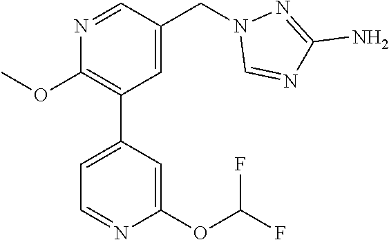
N1=CC(CN2C=NC(N)=N2)=CC(C2=CC=NC(OC(F)F)=C2)=C1OC
